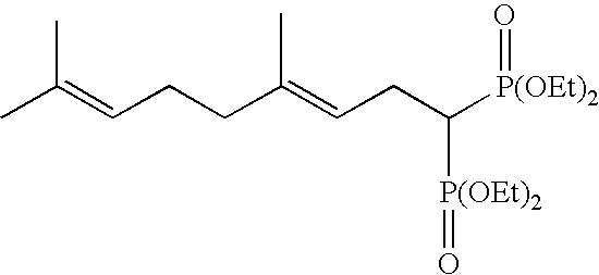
C(C(=CCC([P(OEt)2]=O)[P(OEt)2]=O)C)CC=C(C)C
